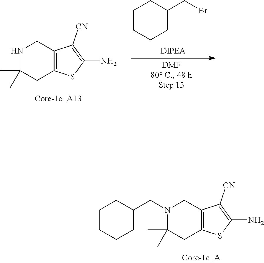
N1(CC2CCCCC2)C(C)(C)CC2=C(C1)C([CN])=C(N)S2.N1C(C)(C)CC2=C(C1)C([CN])=C(N)S2.C1CCCC(CBr)C1
